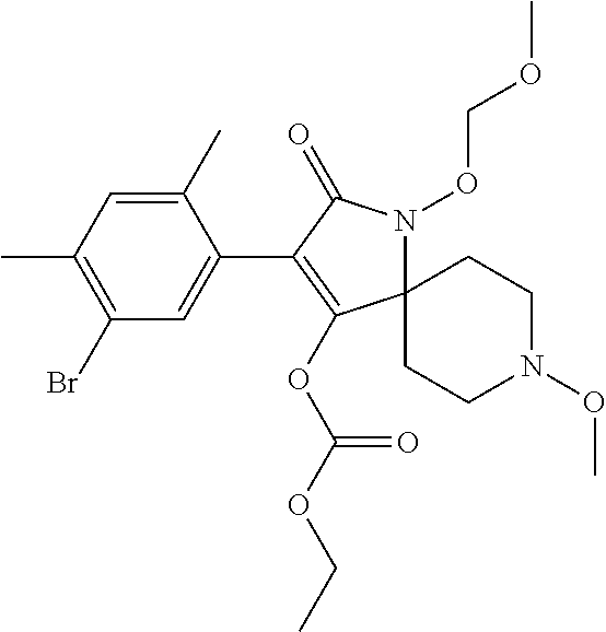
C12(N(OCOC)C(=O)C(C3=CC(Br)=C(C)C=C3C)=C1OC(OCC)=O)CCN(OC)CC2
